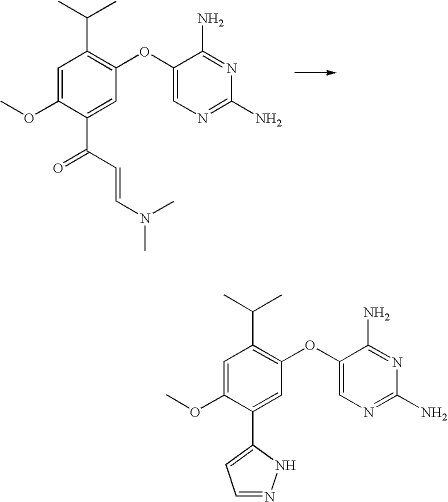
C1=C(OC)C(C(C=CN(C)C)=O)=CC(OC2=CN=C(N)N=C2N)=C1C(C)C.C1=C(OC)C(C2=CC=NN2)=CC(OC2=CN=C(N)N=C2N)=C1C(C)C
